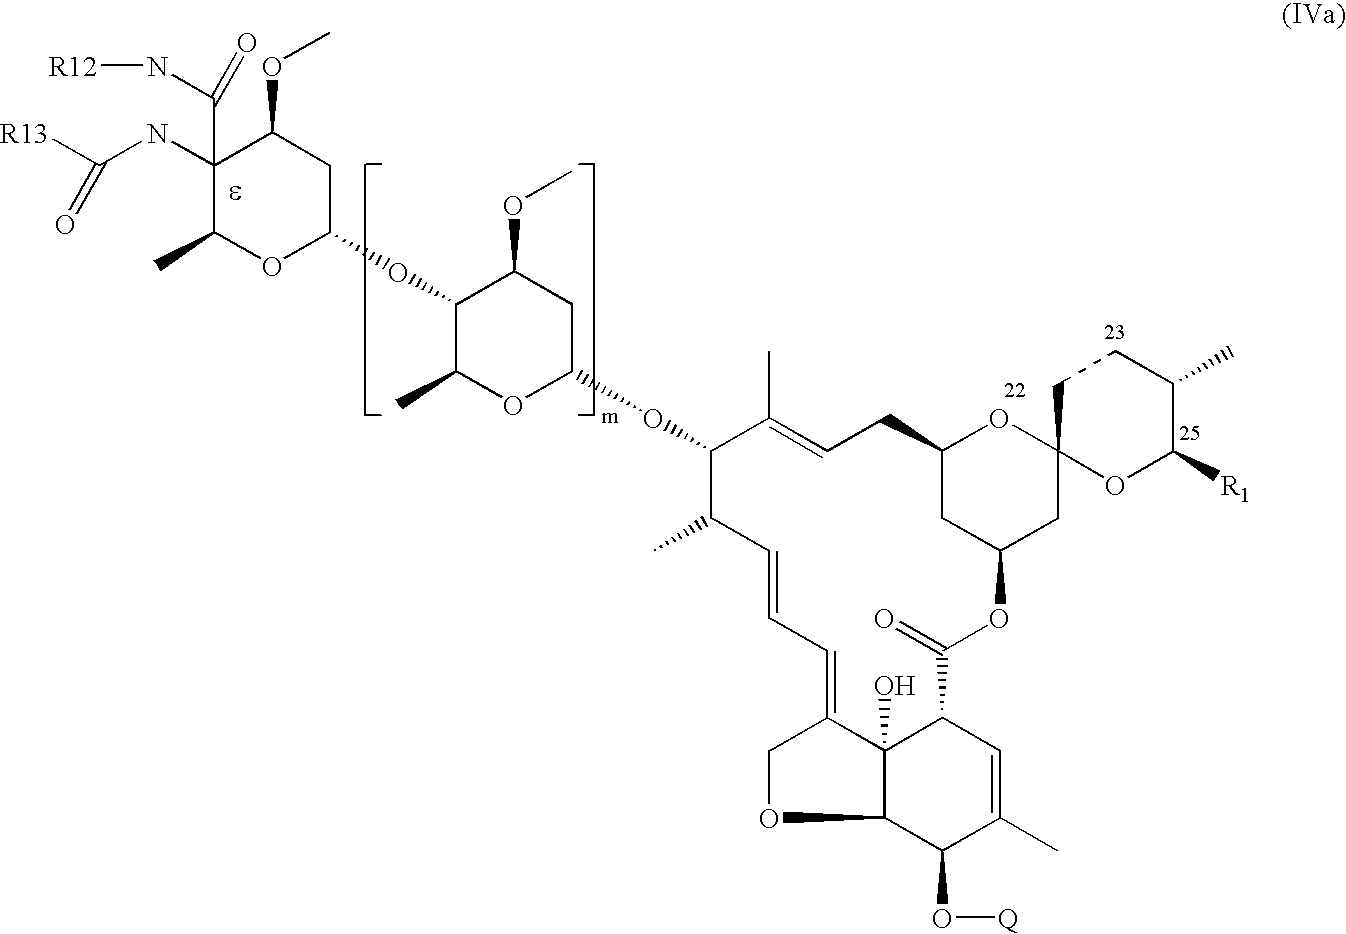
C1(NC([R13])=O)(C(N[R12])=O)C(C)OC(OC2C(C)OC(OC3C(C)C=CC=C4C5(O)C(OC4)C(O[Q])C(C)=CC5C(=O)OC4CC(CC=C3C)OC3(C4)OC([R1])C(C)CC3)CC2OC)CC1OC
